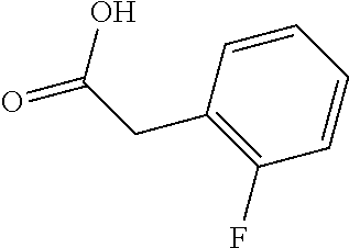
C1=CC=CC(F)=C1CC(O)=O
